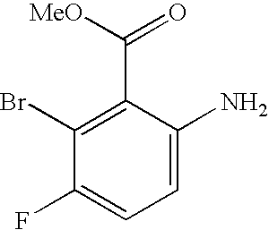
C1=C(N)C(C([MeO])=O)=C(Br)C(F)=C1
